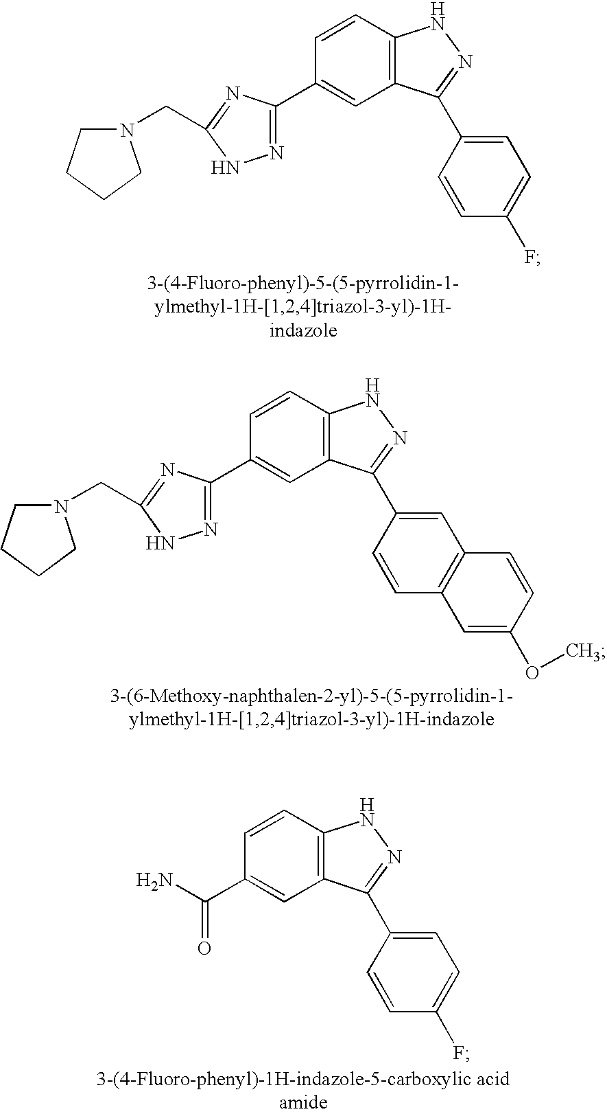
C1(C2=NNC(CN3CCCC3)=N2)=CC2=C(C=C1)NN=C2C1=CC2=C(C=C1)C=C(OC)C=C2.C1(C(=O)N)=CC2=C(C=C1)NN=C2C1=CC=C(F)C=C1.C1(C2=NNC(CN3CCCC3)=N2)=CC2=C(C=C1)NN=C2C1=CC=C(F)C=C1
